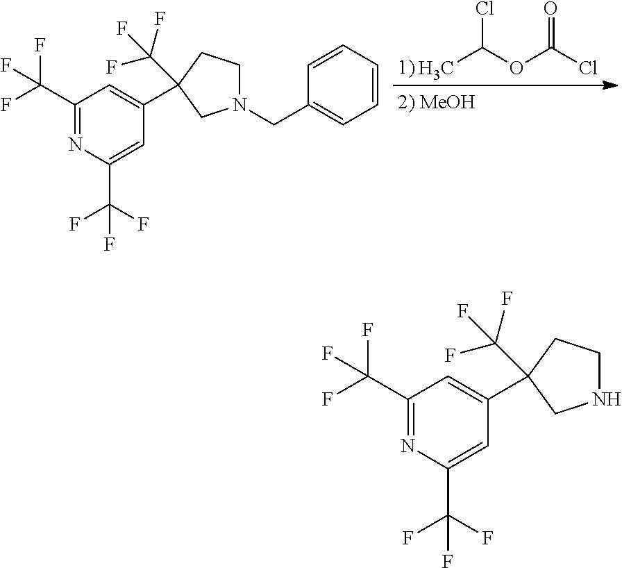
ClC(OC(Cl)=O)C.C1(C(F)(F)F)=NC(C(F)(F)F)=CC(C2(C(F)(F)F)CCN(CC3=CC=CC=C3)C2)=C1.C1(C(F)(F)F)=NC(C(F)(F)F)=CC(C2(C(F)(F)F)CCNC2)=C1
